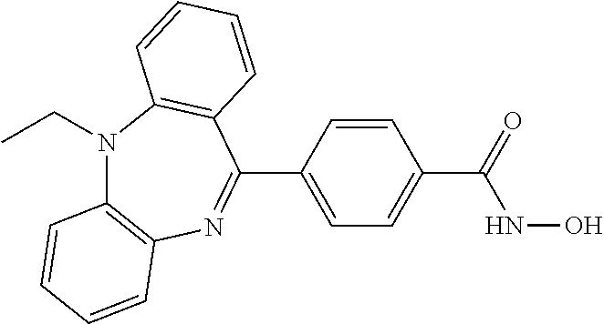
N1(CC)C2=C(N=C(C3=CC=C(C(NO)=O)C=C3)C3=C1C=CC=C3)C=CC=C2
